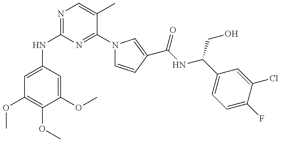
N(C1=NC=C(C)C(N2C=CC(C(NC(C3=CC=C(F)C(Cl)=C3)CO)=O)=C2)=N1)C1=CC(OC)=C(OC)C(OC)=C1
